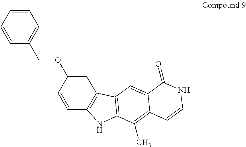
C1=C(OCC2=CC=CC=C2)C=CC2=C1C1=C(N2)C(C)=C2C(=C1)C(=O)NC=C2
